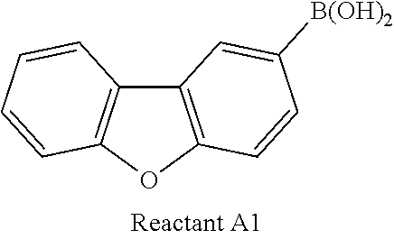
C12=C(OC3=C1C=C([B(OH)2])C=C3)C=CC=C2
